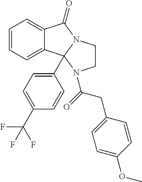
C1=CC=C2C(=C1)C(=O)N1CCN(C(=O)CC3=CC=C(OC)C=C3)C21C1=CC=C(C(F)(F)F)C=C1
